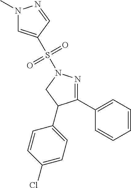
N1(C)C=C(S(N2N=C(C3=CC=CC=C3)C(C3=CC=C(Cl)C=C3)C2)(=O)=O)C=N1
